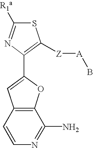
S1C([R1a])=NC(C2=CC3=C(O2)C(N)=NC=C3)=C1[Z][A]B
